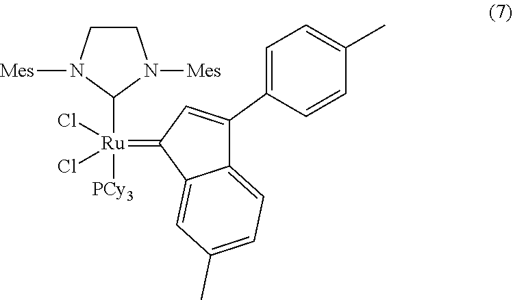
C12=CC=C(C)C=C1C(=[Ru](C1N([Mes])CCN1[Mes])([PCy3])(Cl)Cl)C=C2C1=CC=C(C)C=C1
